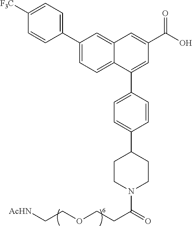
C1=CC(C2=CC=C3C(=C2)C=C(C(=O)O)C=C3C2=CC=C(C3CCN(C(=O)CCOCC[AcHN])CC3)C=C2)=CC=C1[F3C]
